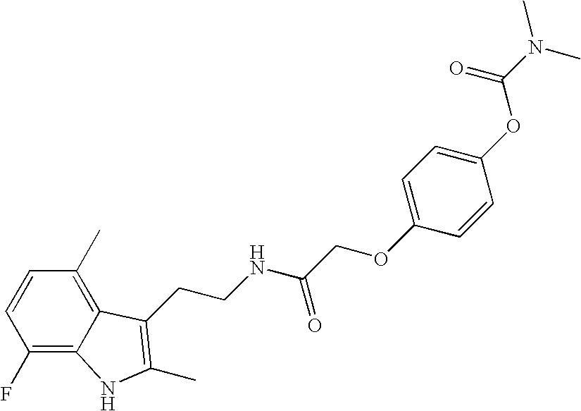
C1(F)=C2C(=C(C)C=C1)C(CCNC(COC1=CC=C(OC(N(C)C)=O)C=C1)=O)=C(C)N2
